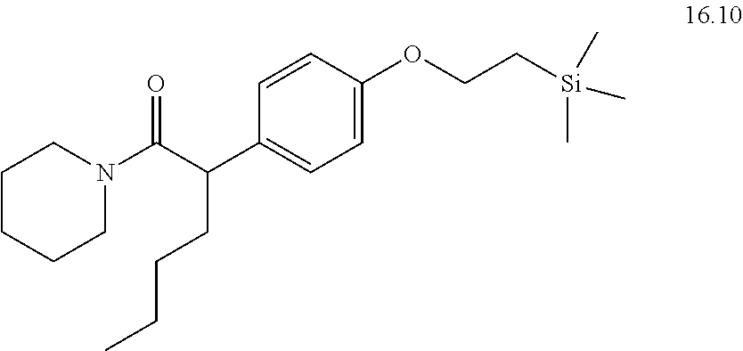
C1N(C(C(C2=CC=C(OCC[Si](C)(C)C)C=C2)CCCC)=O)CCCC1
